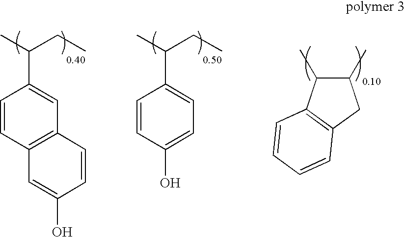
C1=CC2=C(C=C1C(CC)C)C=CC(O)=C2.C1=CC(O)=CC=C1C(CC)C.C1(C)C(C)CC2=C1C=CC=C2
